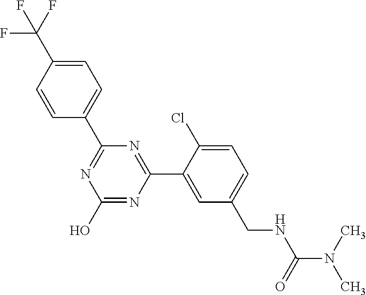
OC1=NC(C2=CC(CNC(N(C)C)=O)=CC=C2Cl)=NC(C2=CC=C(C(F)(F)F)C=C2)=N1
